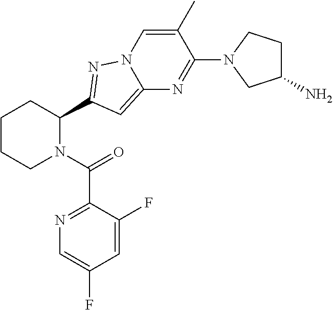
C1CCN(C(=O)C2=NC=C(F)C=C2F)C(C2=NN3C(=C2)N=C(N2CC(N)CC2)C(C)=C3)C1
